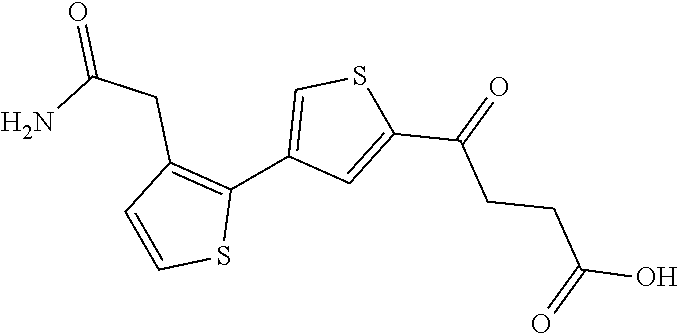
C1=CSC(C2=CSC(C(=O)CCC(=O)O)=C2)=C1CC(N)=O
